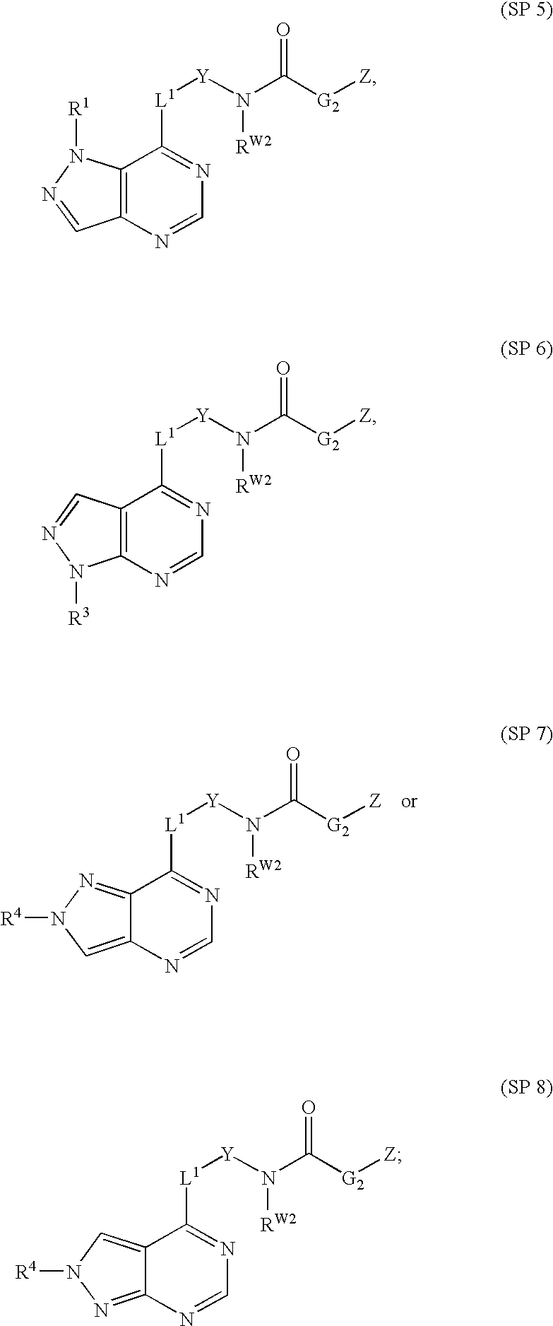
C12=NN([R4])C=C1N=CN=C2[L1][Y]N([RW2])C(=O)[G2][Z].C12=C(N=CN=C1[L1][Y]N([RW2])C(=O)[G2][Z])C=NN2[R1].C12=C(N=CN=C1[L1][Y]N([RW2])C(=O)[G2][Z])N([R3])N=C2.C12=CN([R4])N=C1N=CN=C2[L1][Y]N([RW2])C(=O)[G2][Z]
